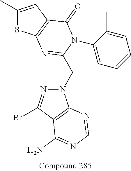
C1(C)=CC2=C(S1)N=C(CN1N=C(Br)C3=C1N=CN=C3N)N(C1=CC=CC=C1C)C2=O
